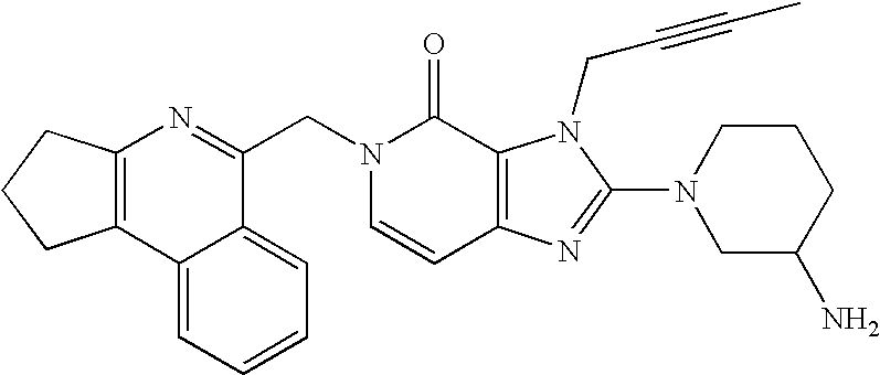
C1=CC2=C(C(=O)N1CC1=NC3=C(C4=CC=CC=C14)CCC3)N(CC#CC)C(N1CC(N)CCC1)=N2
